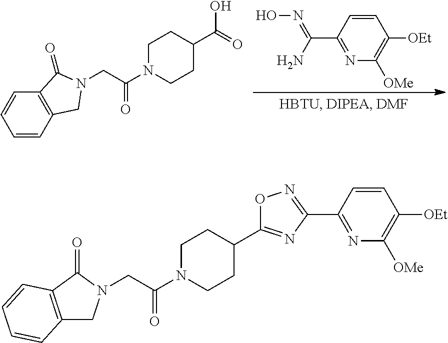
C1=CC2=C(C=C1)C(=O)N(CC(N1CCC(C(=O)O)CC1)=O)C2.C1=CC(C(N)=NO)=NC([OMe])=C1[OEt].C(C(N1CCC(C2=NC(C3=NC([OMe])=C([OEt])C=C3)=NO2)CC1)=O)N1CC2=C(C1=O)C=CC=C2
